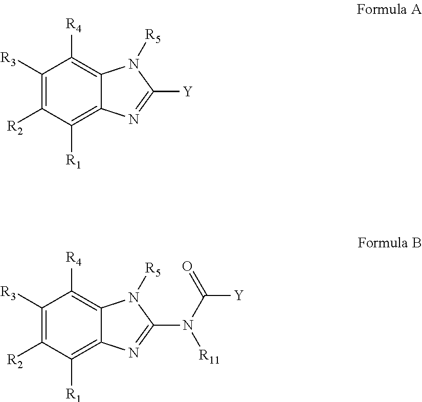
C1([R3])=C([R2])C([R1])=C2C(=C1[R4])N([R5])C([Y])=N2.C1([R3])=C([R2])C([R1])=C2C(=C1[R4])N([R5])C(N(C([Y])=O)[R11])=N2
